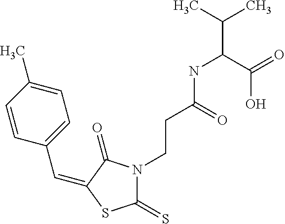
C(C1=CC=C(C)C=C1)=C1C(=O)N(CCC(NC(C(C)C)C(=O)O)=O)C(=S)S1
